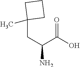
C(C(N)C(O)=O)C1(C)CCC1
